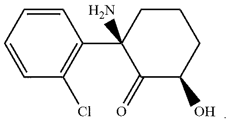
C1=CC(Cl)=C(C2(N)C(=O)C(O)CCC2)C=C1
